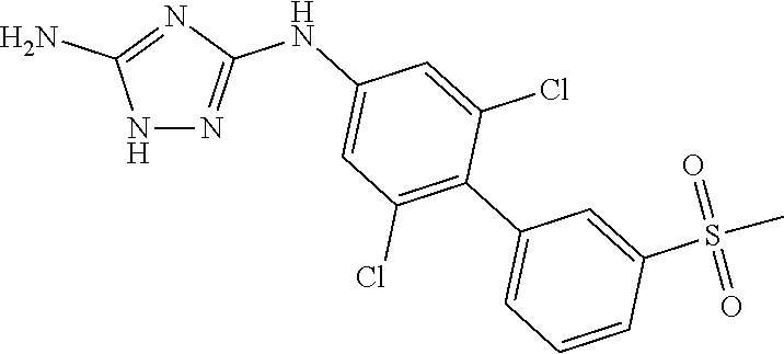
N1N=C(NC2=CC(Cl)=C(C3=CC=CC(S(C)(=O)=O)=C3)C(Cl)=C2)N=C1N
